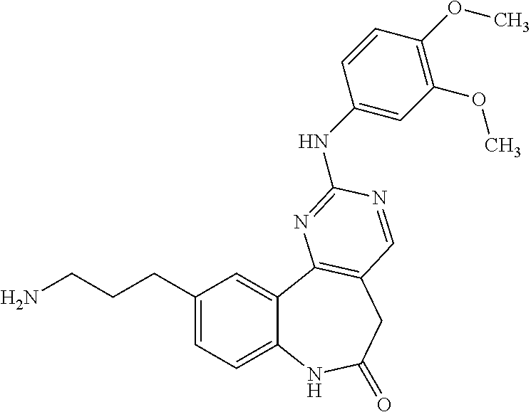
C1(CCCN)=CC=C2C(=C1)C1=C(CC(=O)N2)C=NC(NC2=CC(OC)=C(OC)C=C2)=N1
